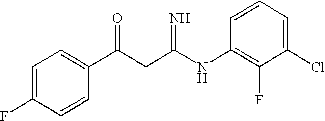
C1=C(F)C=CC(C(CC(NC2=C(F)C(Cl)=CC=C2)=N)=O)=C1
